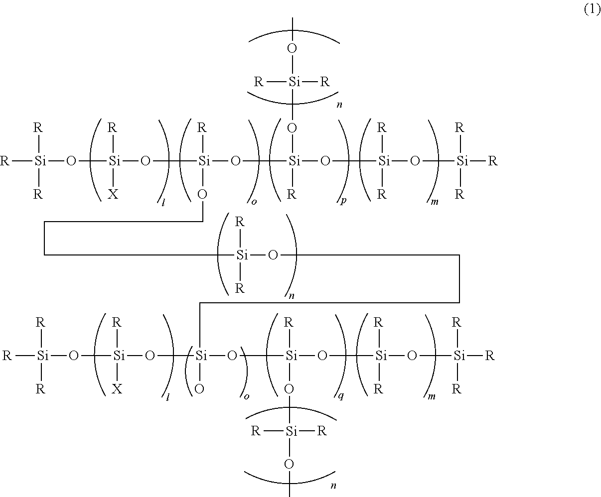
[R][Si](O[Si](O[Si](O[Si](O[Si](O[Si]([R])([R])[R])([R])[R])(O[Si](OC)([R])[R])[R])([R])OCCC[Si](OCCC[Si](O[Si](O[Si]([R])([R])[R])([R])[X])(O[Si](O[Si](O[Si]([R])([R])[R])([R])[R])([R])O[Si]([R])([R])OC)O)([R])[R])([R])[X])([R])[R]
